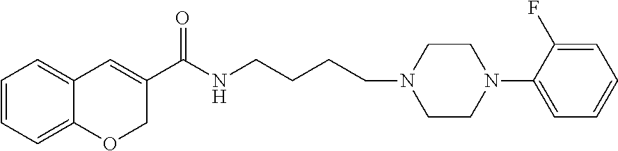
C1=CC=C2C(=C1)C=C(C(NCCCCN1CCN(C3=CC=CC=C3F)CC1)=O)CO2
